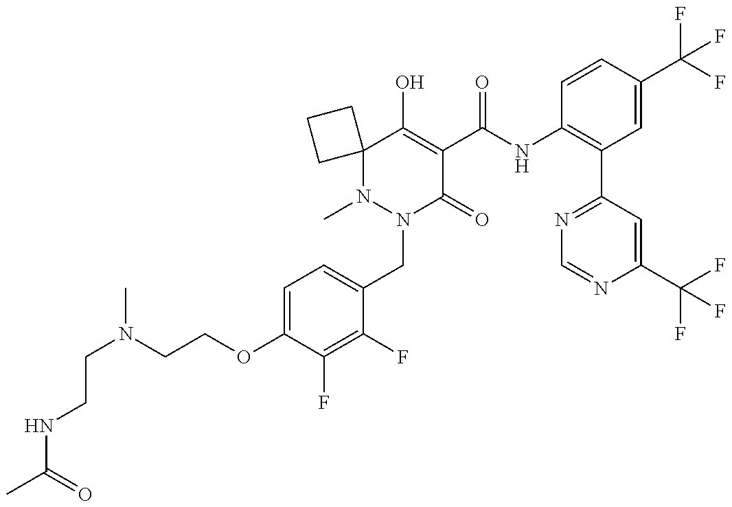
N1(C)N(CC2=CC=C(OCCN(CCNC(C)=O)C)C(F)=C2F)C(=O)C(C(NC2=C(C3=NC=NC(C(F)(F)F)=C3)C=C(C(F)(F)F)C=C2)=O)=C(O)C12CCC2
